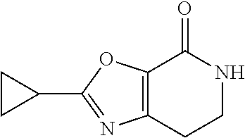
O1C(C2CC2)=NC2=C1C(=O)NCC2
